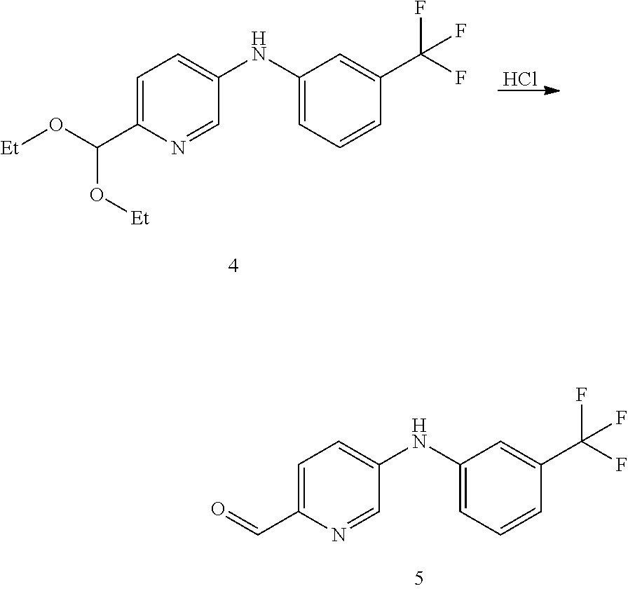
C1=C(C(O[Et])O[Et])N=CC(NC2=CC=CC(C(F)(F)F)=C2)=C1.Cl.C1=C(C=O)N=CC(NC2=CC=CC(C(F)(F)F)=C2)=C1
